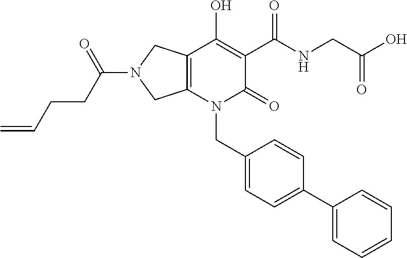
C12=C(N(CC3=CC=C(C4=CC=CC=C4)C=C3)C(=O)C(C(NCC(O)=O)=O)=C1O)CN(C(CCC=C)=O)C2
